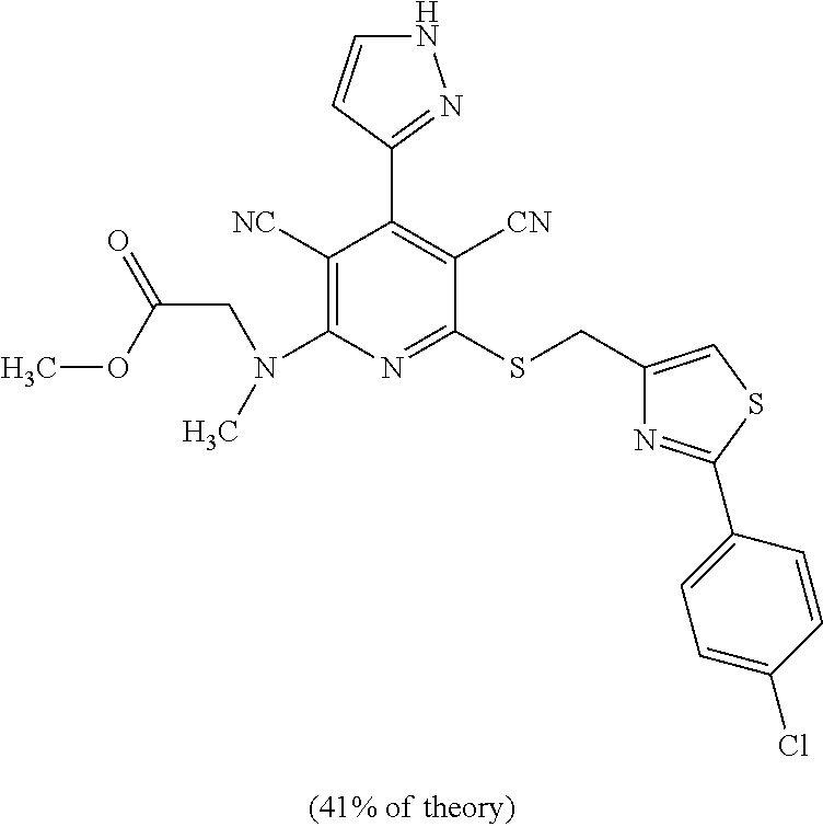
C1([NC])=C(N(CC(=O)OC)C)N=C(SCC2=CSC(C3=CC=C(Cl)C=C3)=N2)C([CN])=C1C1=NNC=C1
